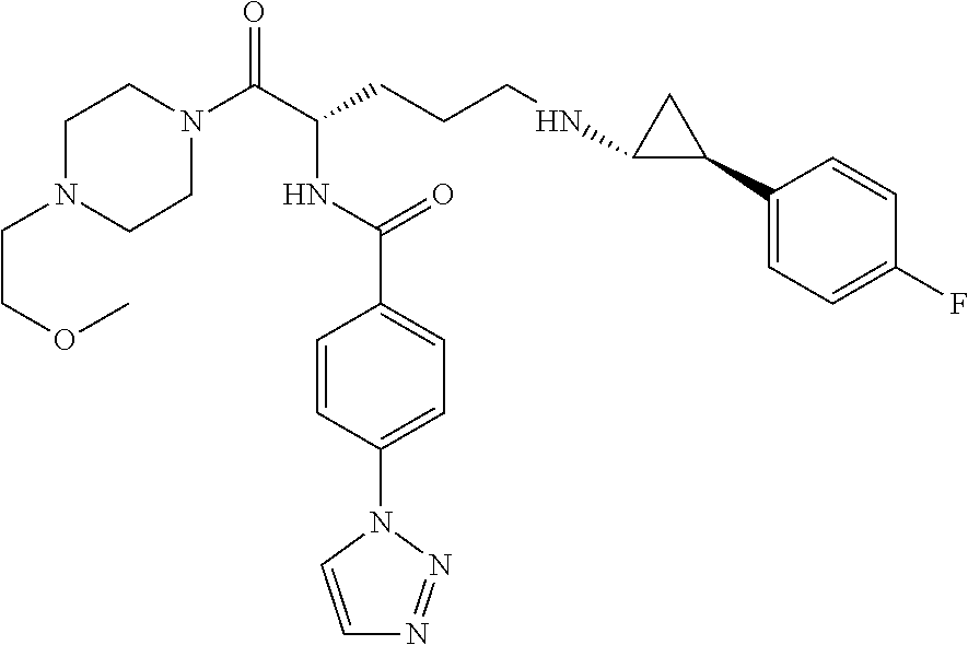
C1N(C(C(CCCNC2C(C3=CC=C(F)C=C3)C2)NC(C2=CC=C(N3C=CN=N3)C=C2)=O)=O)CCN(CCOC)C1
